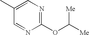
C1(OC([Me])[Me])=NC=C(C)C=N1
